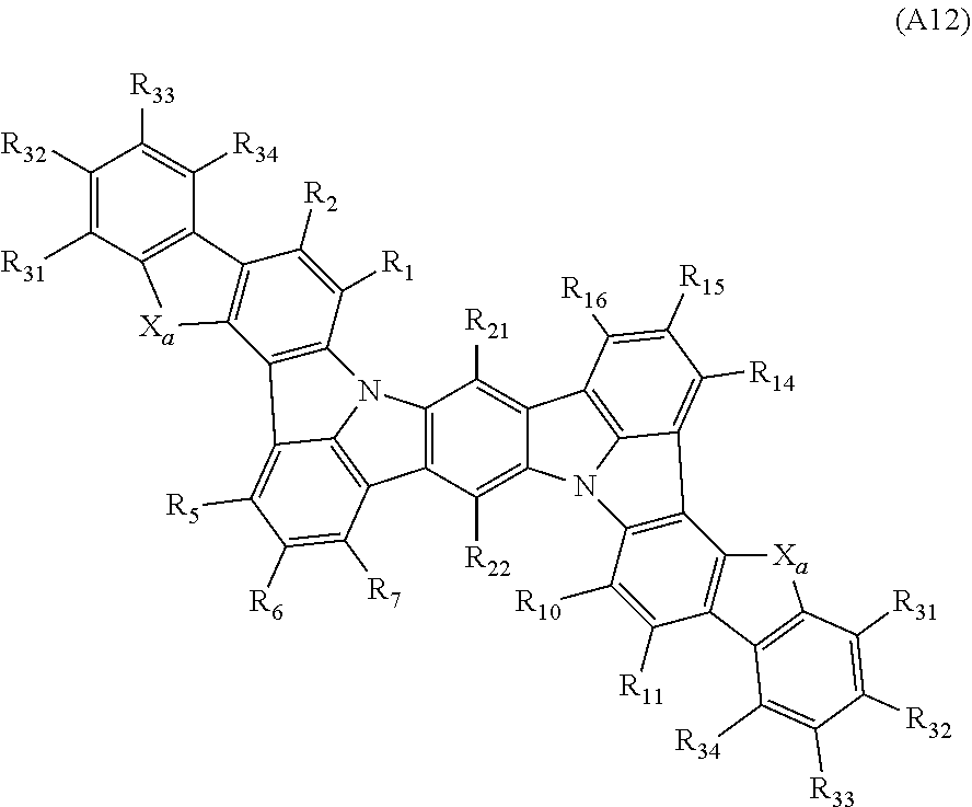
C12=C(C([R22])=C3C(=C1[R21])C1=C4N3C3=C(C4=C([R14])C([R15])=C1[R16])C1=C(C([R11])=C3[R10])C3=C([Xa]1)C([R31])=C([R32])C([R33])=C3[R34])C1=C3N2C2=C(C3=C([R5])C([R6])=C1[R7])C1=C(C([R2])=C2[R1])C2=C([Xa]1)C([R31])=C([R32])C([R33])=C2[R34]
